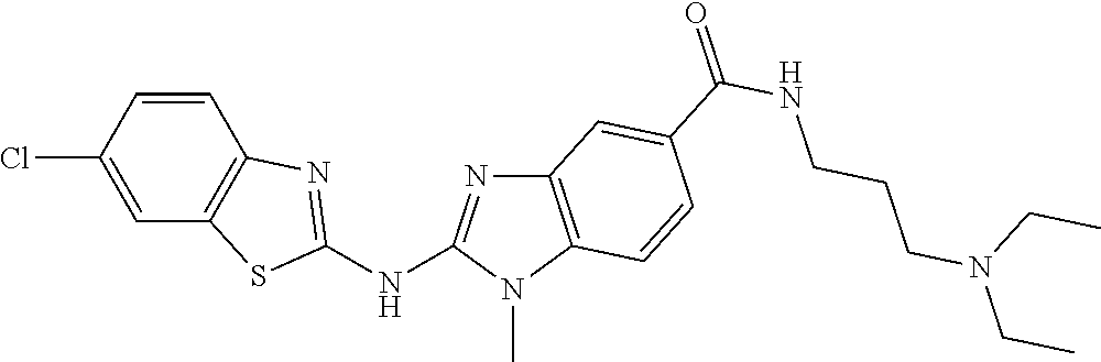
ClC1=CC2=C(C=C1)N=C(NC1=NC3=C(N1C)C=CC(C(NCCCN(CC)CC)=O)=C3)S2
